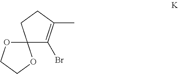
C12(OCCO1)C(Br)=C(C)CC2
